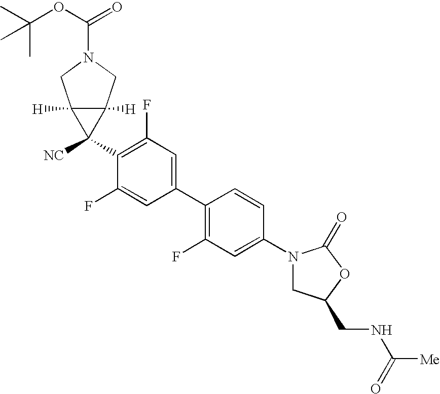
C1(N2CC(CNC([Me])=O)OC2=O)=CC(F)=C(C2=CC(F)=C(C3([NC])C4([H])C3([H])CN(C(OC(C)(C)C)=O)C4)C(F)=C2)C=C1
